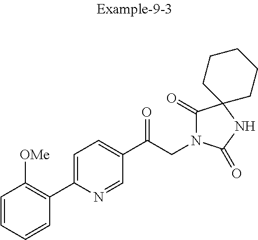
C1=CC=CC(C2=CC=C(C(CN3C(=O)C4(NC3=O)CCCCC4)=O)C=N2)=C1[OMe]
